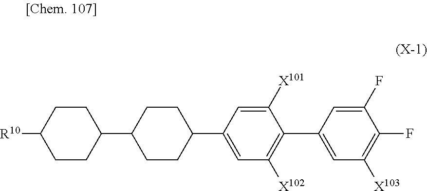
C1(F)=CC(C2=C([X102])C=C(C3CCC(C4CCC([R10])CC4)CC3)C=C2[X101])=CC([X103])=C1F
